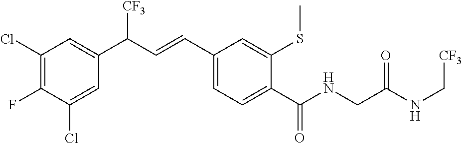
C1(F)=C(Cl)C=C(C(C=CC2=CC=C(C(NCC(NC[CF3])=O)=O)C(SC)=C2)[CF3])C=C1Cl
